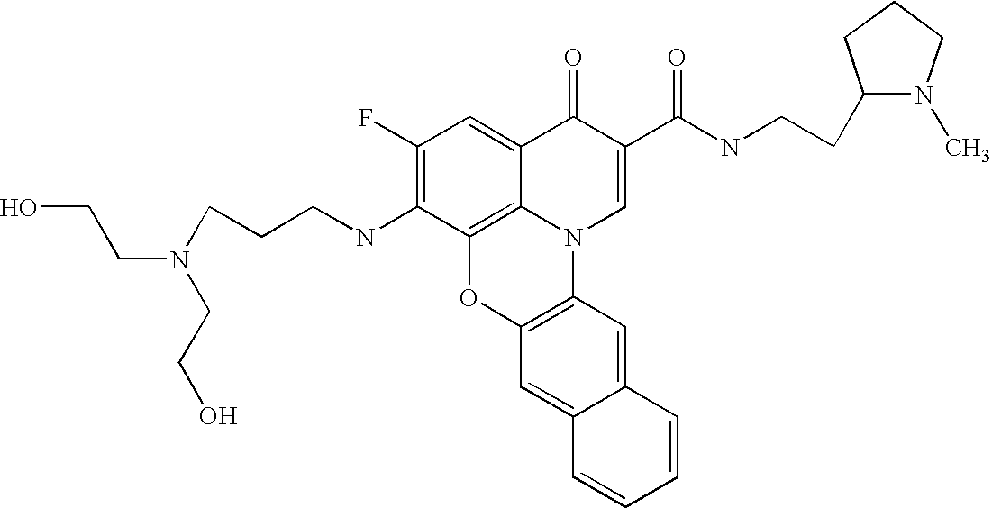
C1(F)=C(NCCCN(CCO)CCO)C2=C3C(=C1)C(=O)C(C(=O)NCCC1N(C)CCC1)=CN3C1=C(O2)C=C2C(=C1)C=CC=C2
